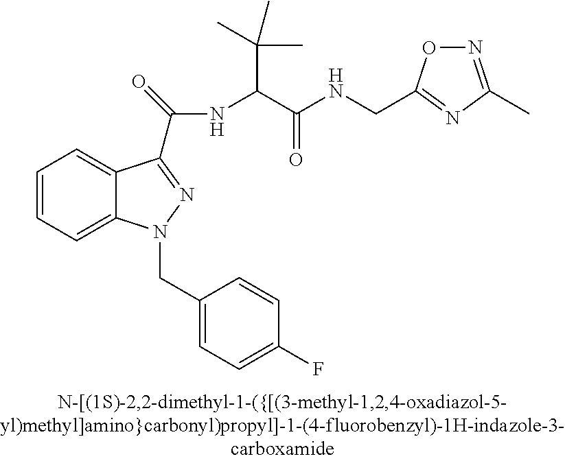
C1=CC=C2C(=C1)C(C(NC(C(NCC1=NC(C)=NO1)=O)C(C)(C)C)=O)=NN2CC1=CC=C(F)C=C1
